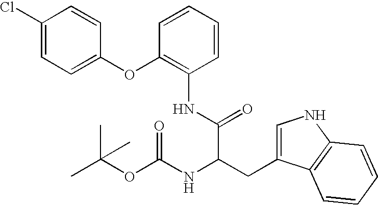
C1(Cl)=CC=C(OC2=C(NC(C(CC3=CNC4=C3C=CC=C4)NC(OC(C)(C)C)=O)=O)C=CC=C2)C=C1
